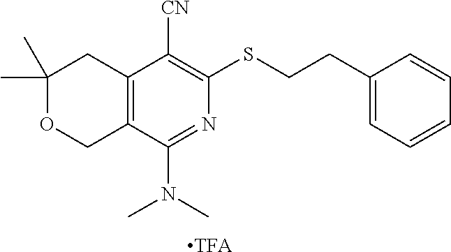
C1(C)(C)OCC2=C(C1)C([CN])=C(SCCC1=CC=CC=C1)N=C2N(C)C.[TFA]
